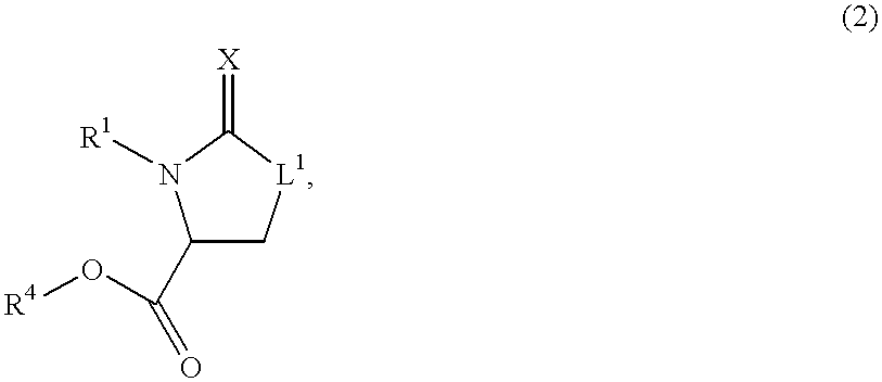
C1(C(=O)O[R4])C[L1]C(=[X])N1[R1]
